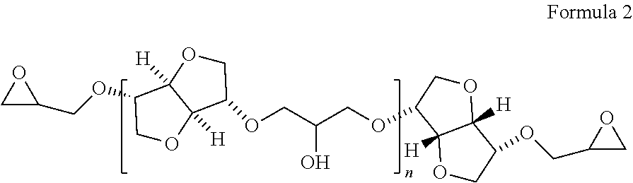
C1C(COC2COC3([H])C2([H])OCC3OCC(COC2COC3([H])C2([H])OCC3OCC2CO2)O)O1
